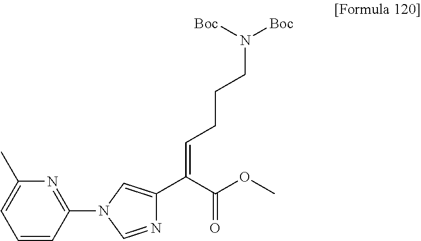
N1=C(N2C=NC(C(C(OC)=O)=CCCCN([Boc])[Boc])=C2)C=CC=C1C
